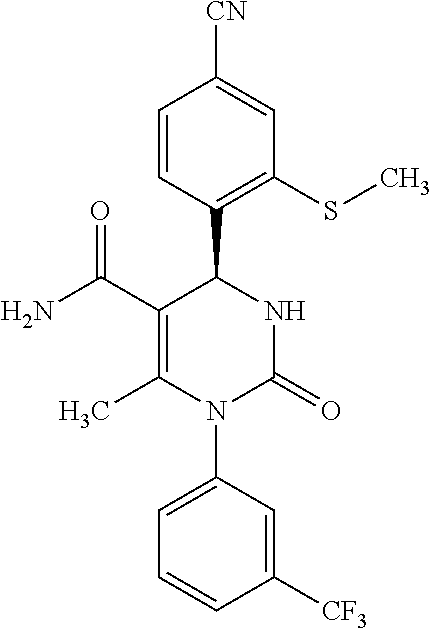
C1=CC(C2C(C(N)=O)=C(C)N(C3=CC=CC([CF3])=C3)C(=O)N2)=C(SC)C=C1[CN]
